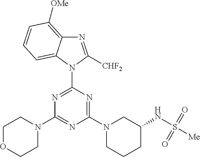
N1=C([CHF2])N(C2=NC(N3CCOCC3)=NC(N3CCCC(NS([Me])(=O)=O)C3)=N2)C2=CC=CC([OMe])=C12
